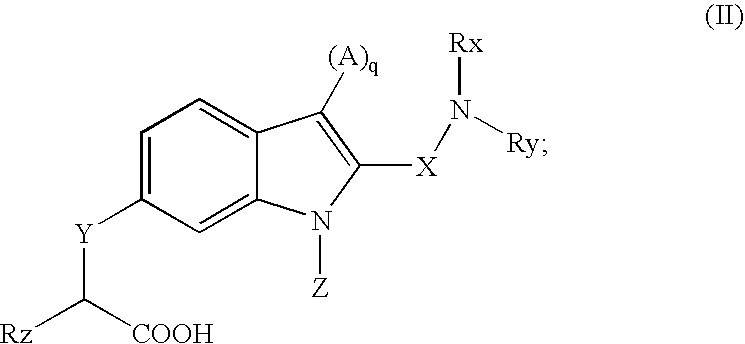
C1=C([Y]C([Rz])[COOH])C=C2C(=C1)C([(A)q])=C([X]N([Rx])[Ry])N2[Z]
